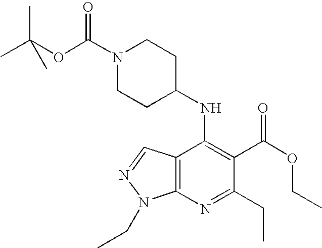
C12=C(N=C(CC)C(C(OCC)=O)=C1NC1CCN(C(OC(C)(C)C)=O)CC1)N(CC)N=C2
